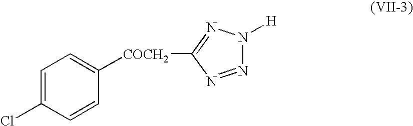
C1=C(Cl)C=CC([COCH2]C2=NN([H])N=N2)=C1
